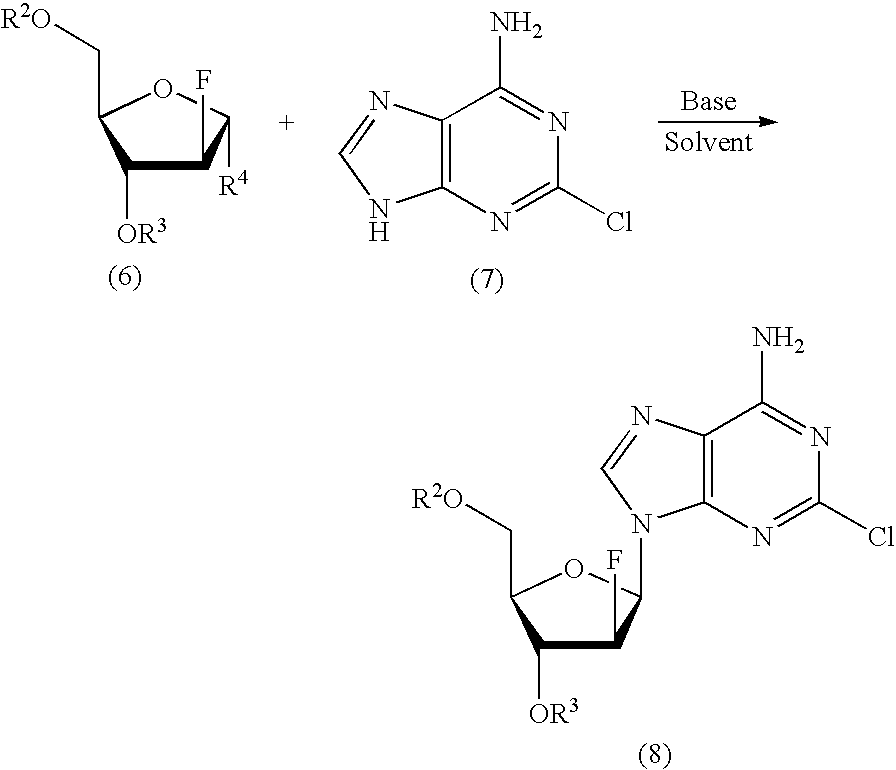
C1([OR3])C(F)C([R4])OC1C[R2O].C12=C(N=C(Cl)N=C1N)NC=N2.C1([OR3])C(F)C(N2C3=C(N=C2)C(N)=NC(Cl)=N3)OC1C[R2O]
